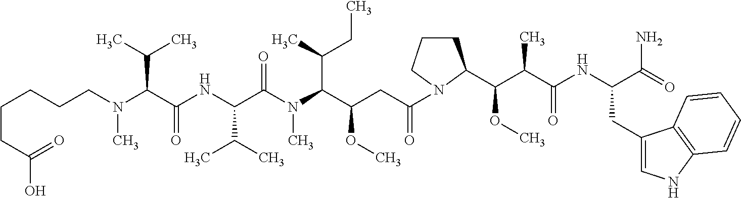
C(CCCN(C(C(NC(C(N(C(C(CC(=O)N1CCCC1C(C(C(NC(C(=O)N)CC1=CNC2=C1C=CC=C2)=O)C)OC)OC)C(C)CC)C)=O)C(C)C)=O)C(C)C)C)CC(O)=O
